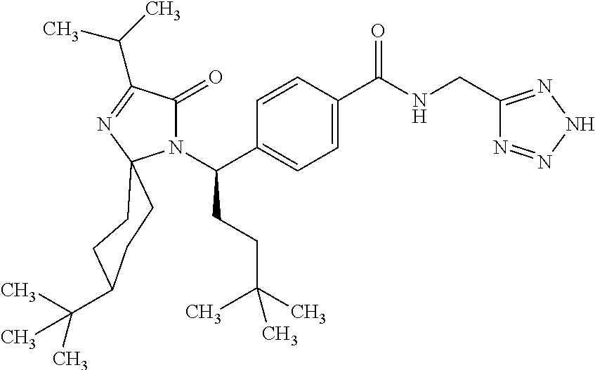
N1(C(C2=CC=C(C(NCC3=NNN=N3)=O)C=C2)CCC(C)(C)C)C(=O)C(C(C)C)=NC12CCC(C(C)(C)C)CC2
